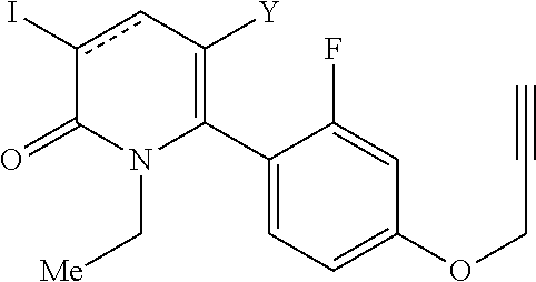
C1(C2=C([Y])cc(I)C(=O)N2C[Me])=CC=C(OCC#C)C=C1F
